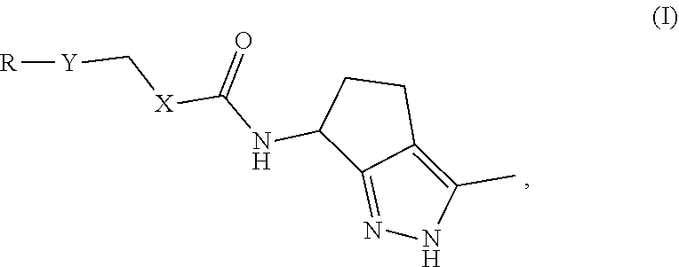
[R][Y]C[X]C(NC1C2=NNC(C)=C2CC1)=O
